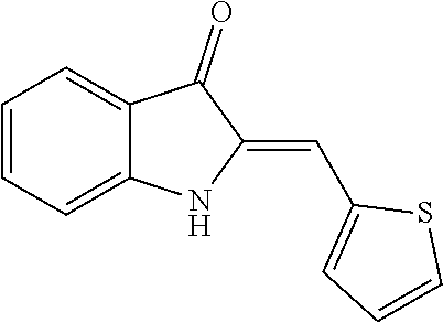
C1=CC=C2C(=C1)C(=O)C(=CC1=CC=CS1)N2
